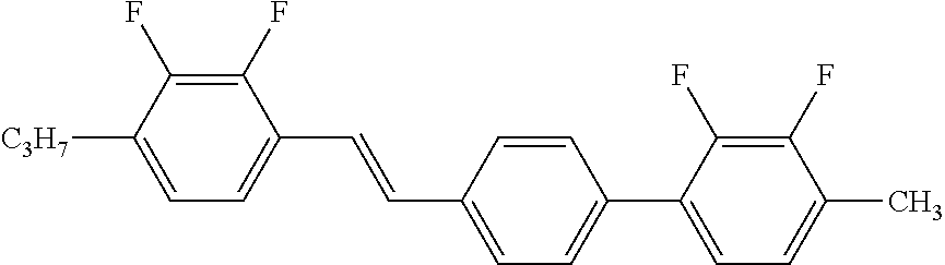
C1(F)=C(F)C([C3H7])=CC=C1C=CC1=CC=C(C2=CC=C(C)C(F)=C2F)C=C1
